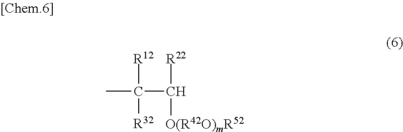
C(C([R22])[O(R42O)mR52])([R12])([R32])C
